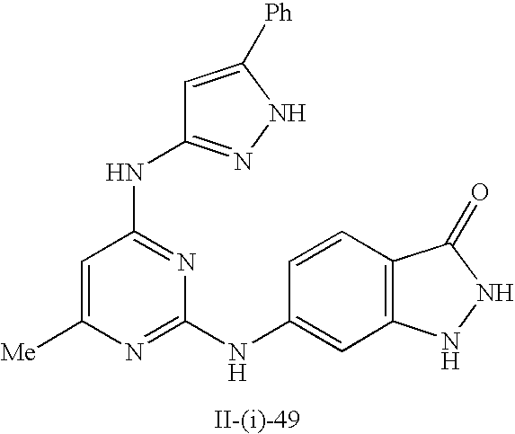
C1=C([Me])N=C(NC2=CC3=C(C=C2)C(=O)NN3)N=C1NC1=NNC([Ph])=C1
